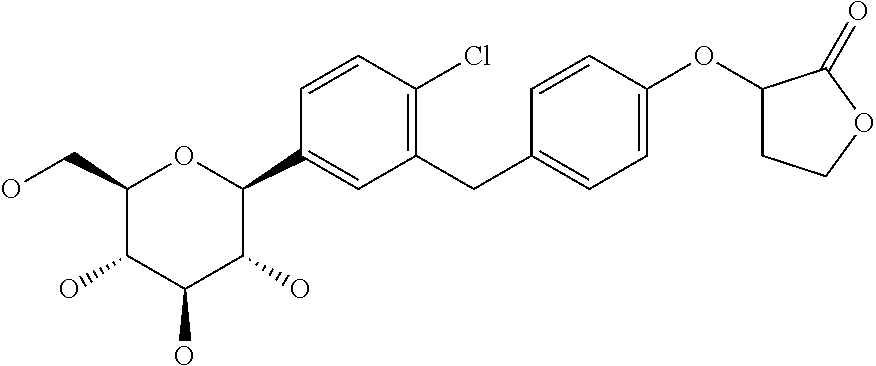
C1(CO)C(O)C(O)C(O)C(C2=CC(CC3=CC=C(OC4CCOC4=O)C=C3)=C(Cl)C=C2)O1
